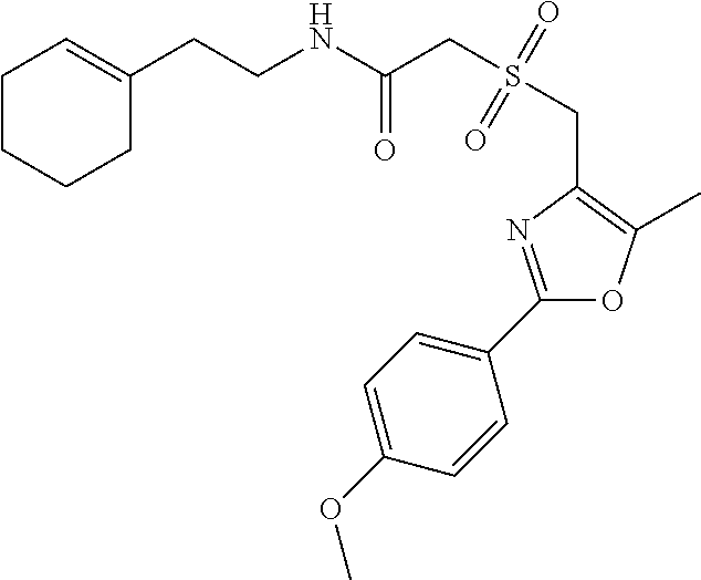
S(CC1=C(C)OC(C2=CC=C(OC)C=C2)=N1)(CC(NCCC1=CCCCC1)=O)(=O)=O
